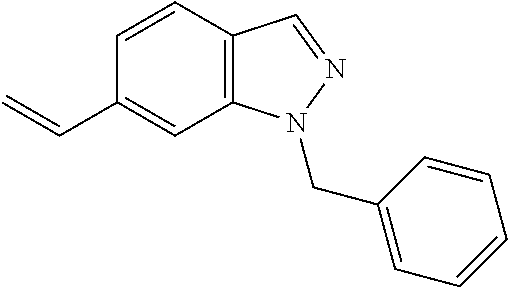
C1=CC2=C(C=C1C=C)N(CC1=CC=CC=C1)N=C2
